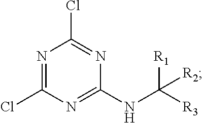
ClC1=NC(NC([R3])([R1])[R2])=NC(Cl)=N1
